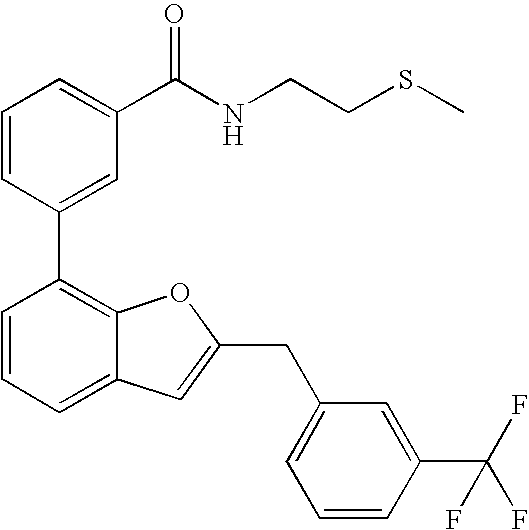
C1=CC(C2=C3C(=CC=C2)C=C(CC2=CC=CC(C(F)(F)F)=C2)O3)=CC(C(NCCSC)=O)=C1
